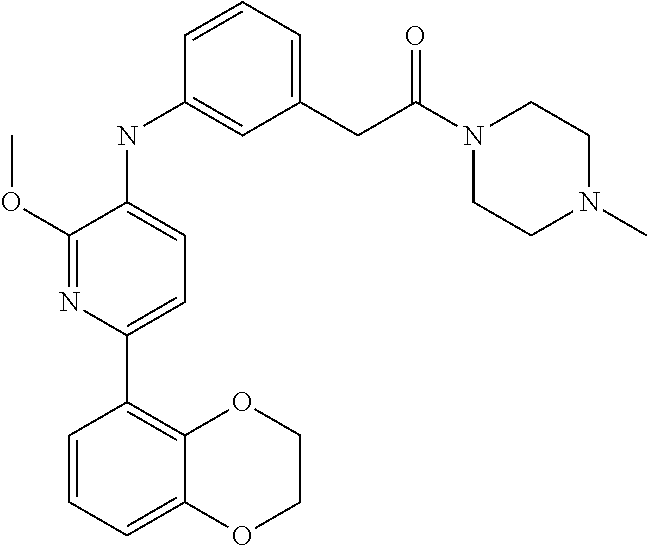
C1=CC=C2C(=C1C1=CC=C(NC3=CC(CC(=O)N4CCN(C)CC4)=CC=C3)C(OC)=N1)OCCO2
